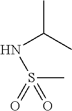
CC(C)NS(=O)(C)=O
